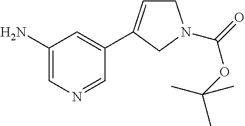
C1(N)=CN=CC(C2=CCN(C(=O)OC(C)(C)C)C2)=C1
